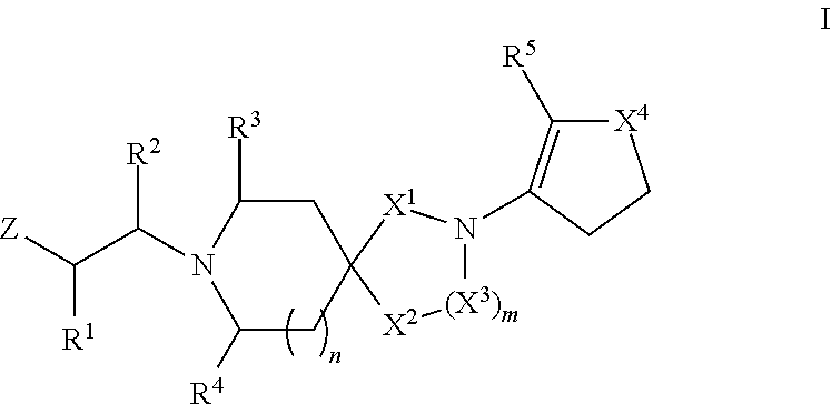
[Z]C(C(N1C([R4])CC2(CC1[R3])[X2][(X3)m]N(C1=C([R5])[X4]CC1)[X1]2)[R2])[R1]
